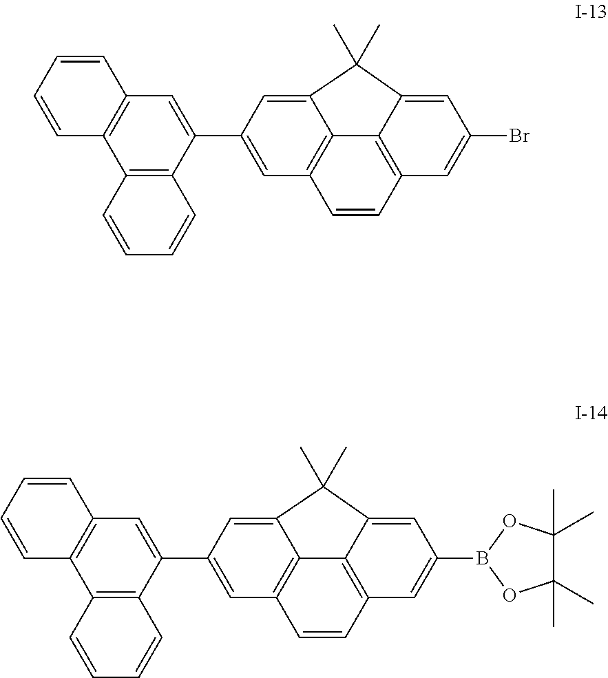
C12=C(C(C3=CC4=C5C(=C3)C(C)(C)C3=CC(B6OC(C)(C)C(C)(C)O6)=CC(=C53)C=C4)=CC3=C1C=CC=C3)C=CC=C2.C12=C(C(C3=CC4=C5C(=C3)C(C)(C)C3=CC(Br)=CC(=C53)C=C4)=CC3=C1C=CC=C3)C=CC=C2
